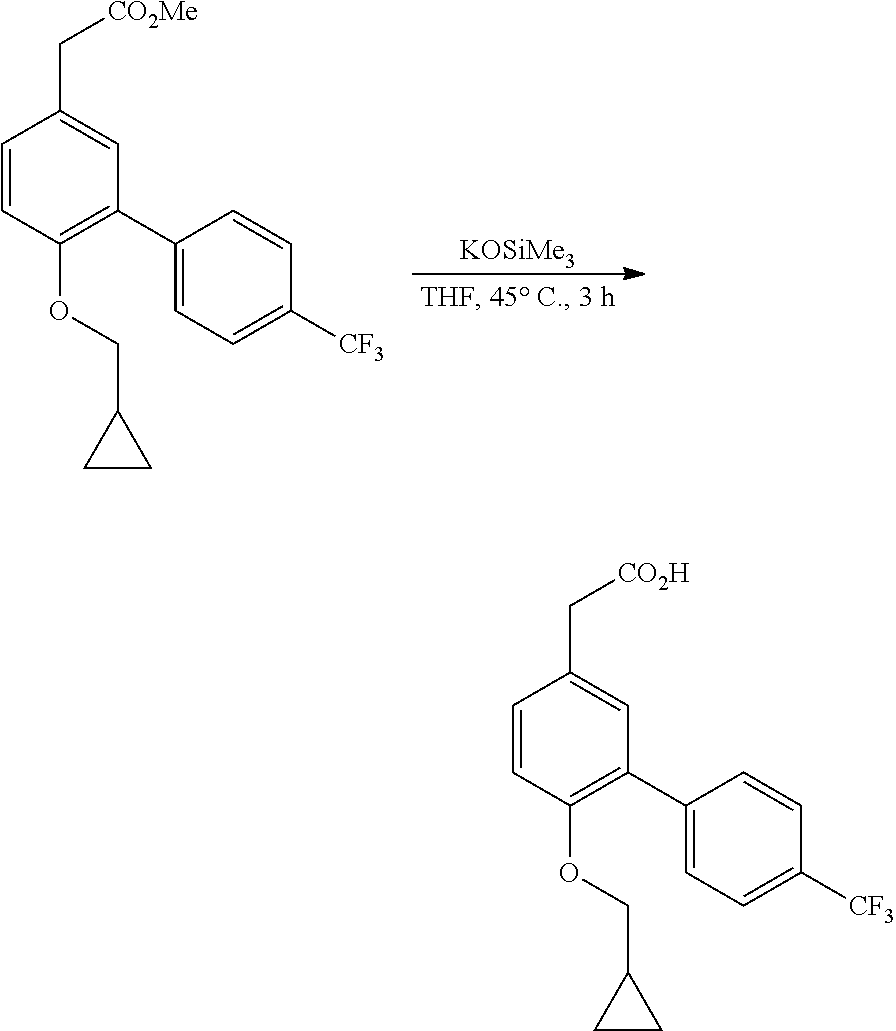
[KOSiMe3].C1=CC(OCC2CC2)=C(C2=CC=C([CF3])C=C2)C=C1C[CO2Me].C1=CC(OCC2CC2)=C(C2=CC=C([CF3])C=C2)C=C1C[CO2H]
